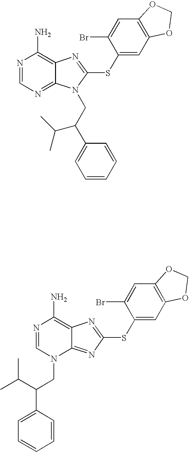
N1=CN=C2C(=C1N)N=C(SC1=CC3=C(C=C1Br)OCO3)N2CC(C1=CC=CC=C1)C(C)C.N1=CN(CC(C2=CC=CC=C2)C(C)C)C2=NC(SC3=CC4=C(C=C3Br)OCO4)=NC2=C1N
